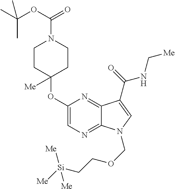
C1(OC2([Me])CCN(C(OC(C)(C)C)=O)CC2)=CN=C2C(=N1)C(C(=O)NC[Me])=CN2COCC[Si]([Me])([Me])[Me]
